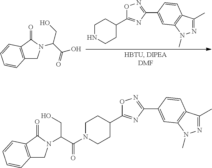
C12=C(C(=O)N(C(C(=O)O)CO)C1)C=CC=C2.N1CCC(C2=NC(C3=CC4=C(C(C)=NN4C)C=C3)=NO2)CC1.C(N1CCC(C2=NC(C3=CC4=C(C(C)=NN4C)C=C3)=NO2)CC1)(=O)C(N1CC2=C(C1=O)C=CC=C2)CO
